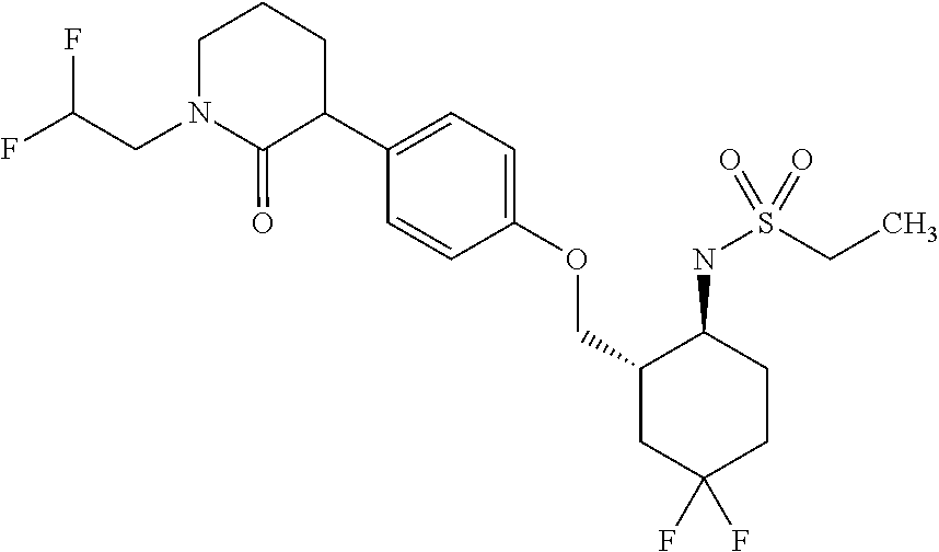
C1(C2=CC=C(OCC3CC(F)(F)CCC3NS(CC)(=O)=O)C=C2)CCCN(CC(F)F)C1=O
